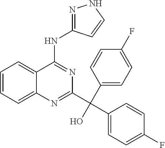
C1=CC=C2C(=C1)C(NC1=NNC=C1)=NC(C(C1=CC=C(F)C=C1)(C1=CC=C(F)C=C1)O)=N2
